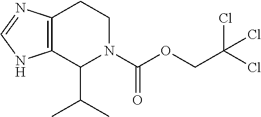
C12=C(C(C(C)C)N(C(OCC(Cl)(Cl)Cl)=O)CC1)NC=N2
